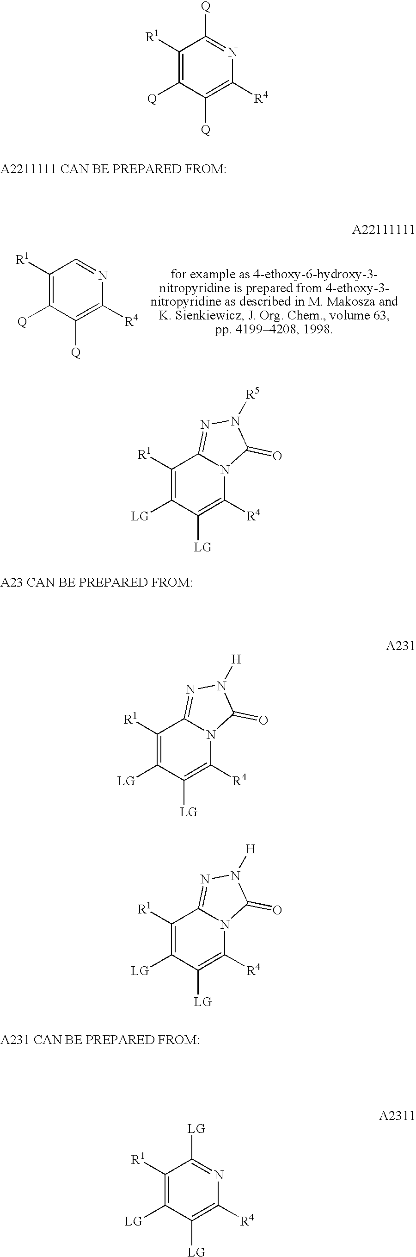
C1([R1])=C([Q])C([Q])=C([R4])N=C1[Q].C1([R1])=C([LG])C([LG])=C([R4])N2C1=NN([R5])C2=O.C1([R1])=C([LG])C([LG])=C([R4])N2C1=NN([H])C2=O.C1([R1])=C([LG])C([LG])=C([R4])N2C1=NN([H])C2=O.C1([R1])=C([Q])C([Q])=C([R4])N=C1.C1([R1])=C([LG])C([LG])=C([R4])N=C1[LG]
